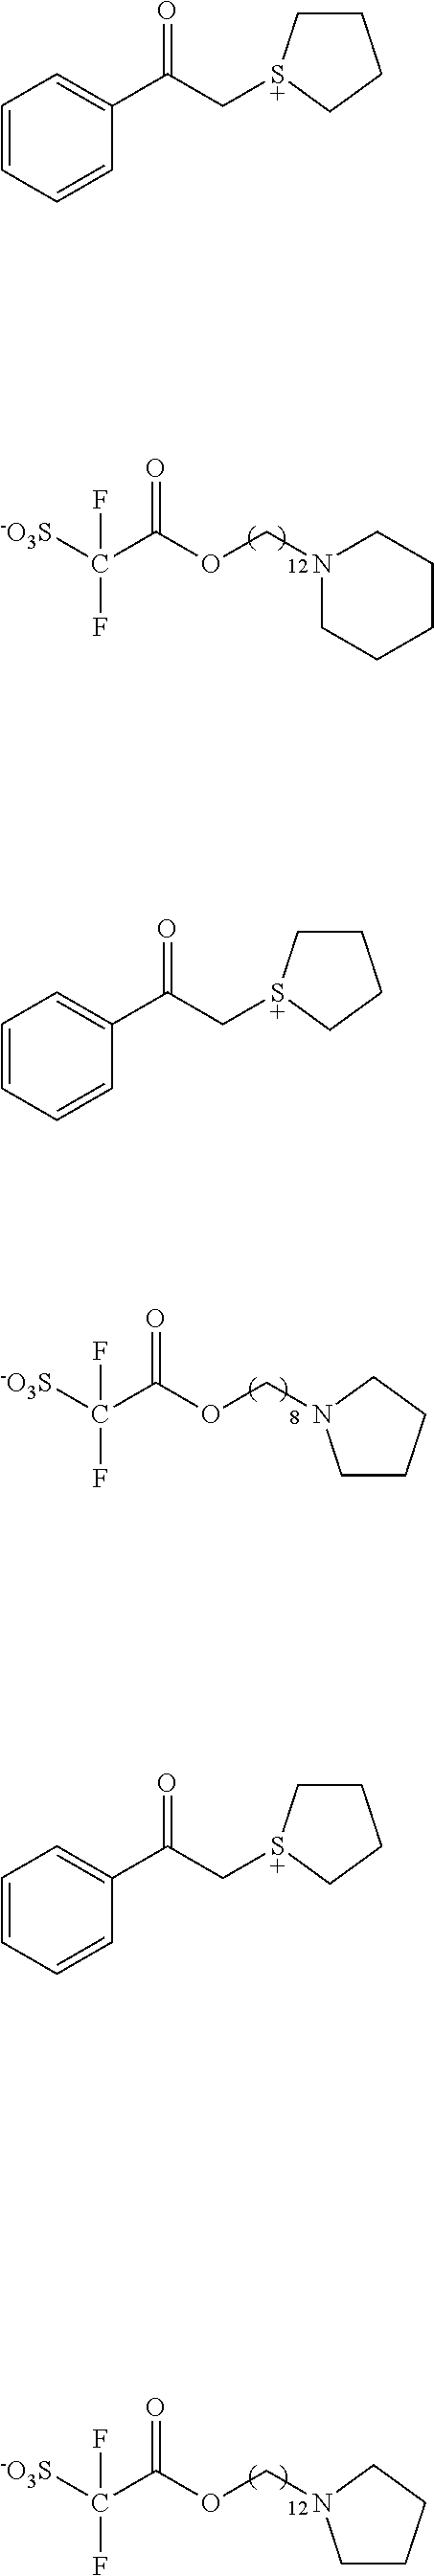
[-O3S]C(C(OCN1CCCCC1)=O)(F)F.[-O3S]C(C(OCN1CCCC1)=O)(F)F.[-O3S]C(C(OCN1CCCC1)=O)(F)F.C1=CC=CC(C(=O)C[S+]2CCCC2)=C1.C1=CC=CC(C(=O)C[S+]2CCCC2)=C1.C1=CC=CC(C(=O)C[S+]2CCCC2)=C1
